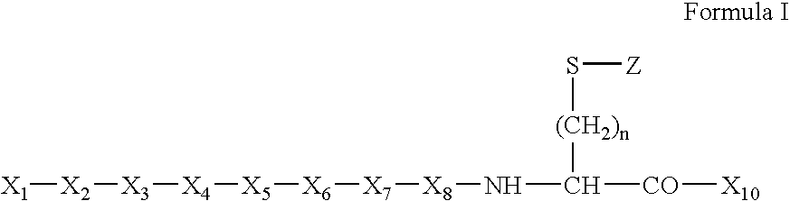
[X1][X2][X3][X4][X5][X6][X7][X8]NC([(CH2)n]S[Z])[CO][X10]
